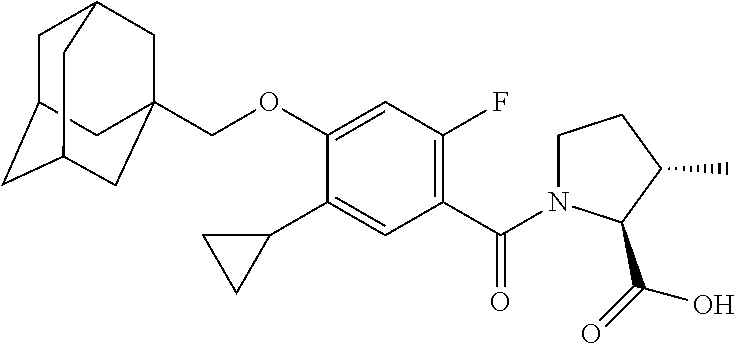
C1C2CC3CC(COC4=CC(F)=C(C(=O)N5CCC(C)C5C(=O)O)C=C4C4CC4)(CC1C3)C2
